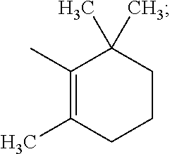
C1(C)=C(C)CCCC1(C)C
